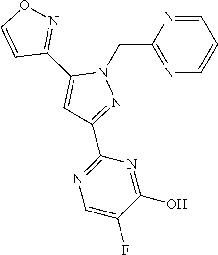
C1=NC(CN2C(C3=NOC=C3)=CC(C3=NC=C(F)C(O)=N3)=N2)=NC=C1
